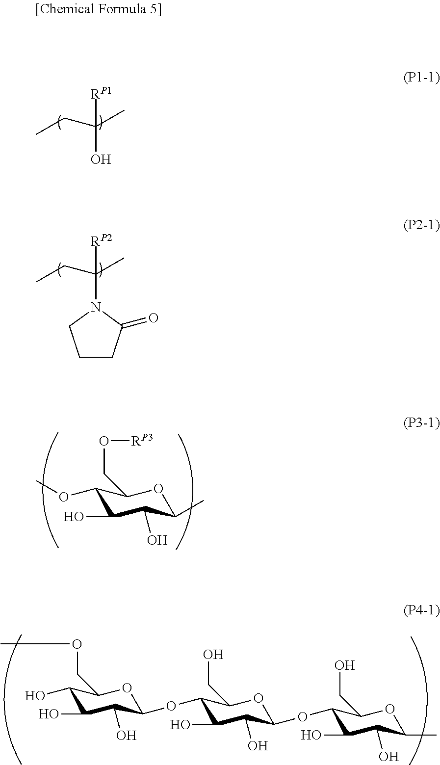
OC(C)([RP1])CC.N1(C(C)([RP2])CC)CCCC1=O.C1(OC)C(O)C(O)C(C)OC1CO[RP3].C1(O)C(O)C(O)C(OC2C(O)C(O)C(OC3C(O)C(O)C(C)OC3CO)OC2CO)OC1COC
